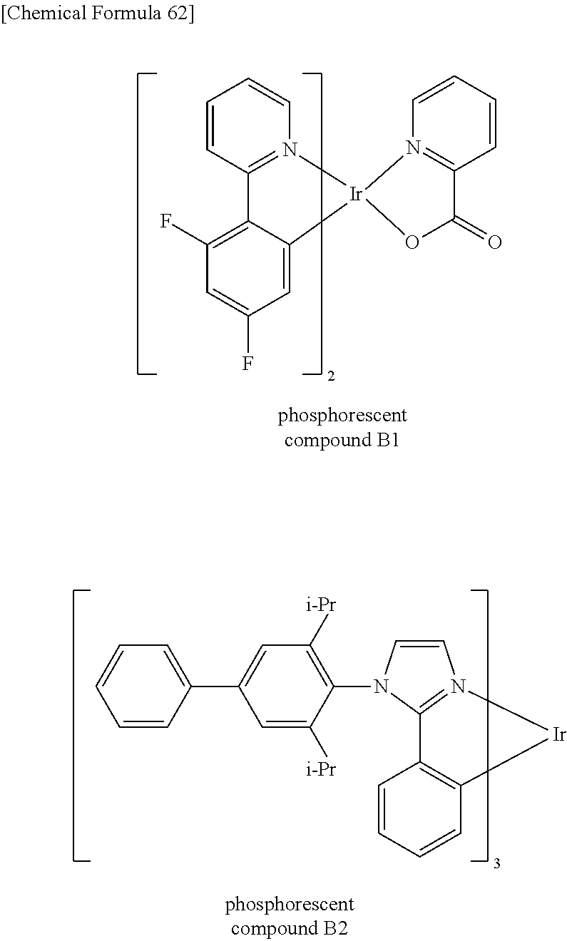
C1=CC(C2=CC([i-Pr])=C(N3C=CN4=C3C3=C(C=CC=C3)[Ir]4)C([i-Pr])=C2)=CC=C1.C1=CC2=N(C=C1)[Ir]1(C3=CC(F)=CC(F)=C23)OC(=O)C2=N1C=CC=C2
